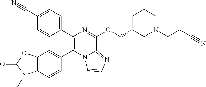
C12=C(C=CC(C3=C(C4=CC=C(C#N)C=C4)N=C(OCC4CN(CCC#N)CCC4)C4=NC=CN34)=C1)N(C)C(=O)O2
